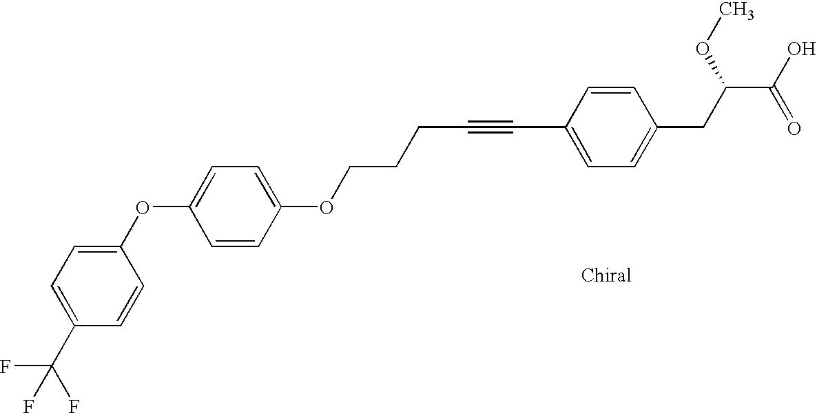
C1(OC2=CC=C(OCCCC#CC3=CC=C(CC(OC)C(O)=O)C=C3)C=C2)=CC=C(C(F)(F)F)C=C1
